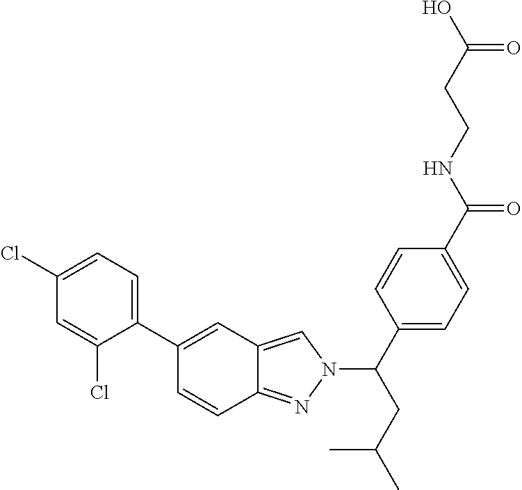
C1(C2=CC3=CN(C(C4=CC=C(C(NCCC(O)=O)=O)C=C4)CC(C)C)N=C3C=C2)=CC=C(Cl)C=C1Cl
